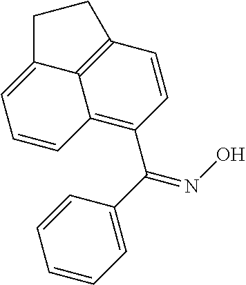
C1=CC2=C(C(C3=CC=CC=C3)=NO)C=CC3=C2C(=C1)CC3
